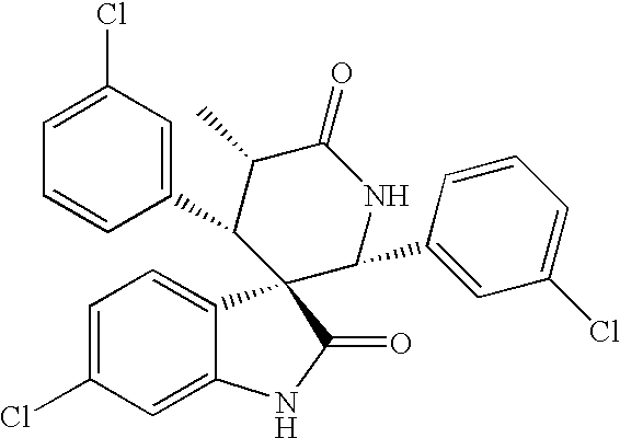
C1(C2C(C)C(=O)NC(C3=CC(Cl)=CC=C3)C23C2=CC=C(Cl)C=C2NC3=O)=CC(Cl)=CC=C1
